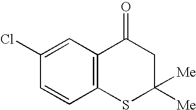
C1(Cl)=CC2=C(C=C1)SC([Me])([Me])CC2=O
